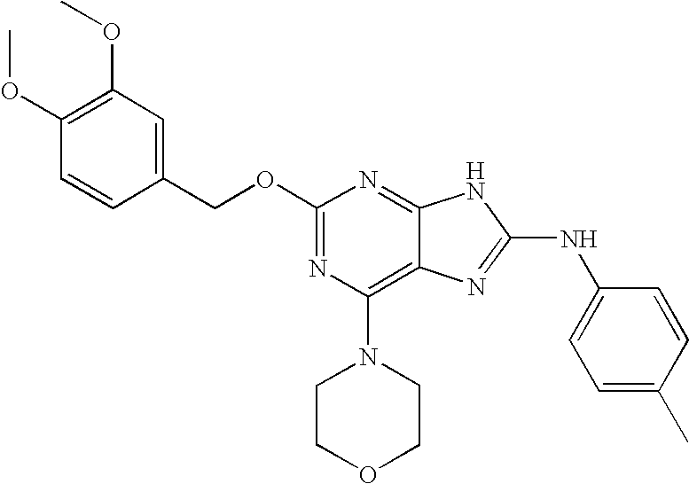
O(C1=NC(N2CCOCC2)=C2C(=N1)NC(NC1=CC=C(C)C=C1)=N2)CC1=CC(OC)=C(OC)C=C1
